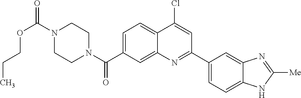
N1(C(OCCC)=O)CCN(C(=O)C2=CC=C3C(=C2)N=C(C2=CC=C4C(=C2)N=C([Me])N4)C=C3Cl)CC1
